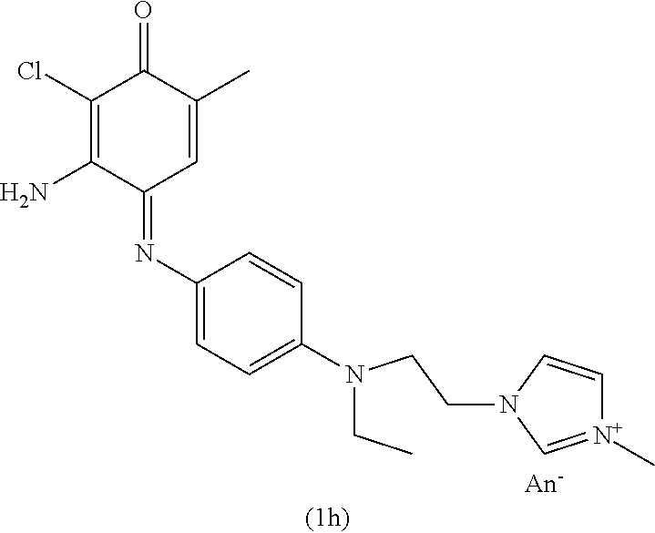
C1(Cl)=C(N)C(=NC2=CC=C(N(CC)CCN3C=[N+](C)C=C3)C=C2)C=C(C)C1=O
